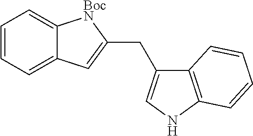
C12=C(NC=C1CC1=CC3=CC=CC=C3[BocN]1)C=CC=C2
